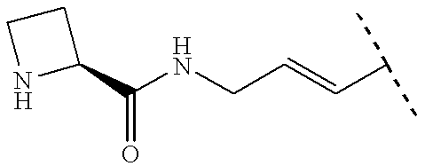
C1(C(NCC=CC(C)C)=O)CCN1
